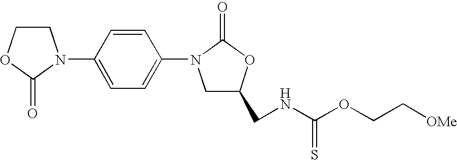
C1COC(=O)N1C1=CC=C(N2CC(CNC(OCC[OMe])=S)OC2=O)C=C1
